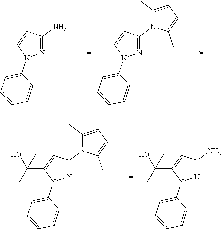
N1=C(N)C=CN1C1=CC=CC=C1.N1=C(N2C(C)=CC=C2C)C=CN1C1=CC=CC=C1.N1=C(N2C(C)=CC=C2C)C=C(C(O)(C)C)N1C1=CC=CC=C1.N1=C(N)C=C(C(O)(C)C)N1C1=CC=CC=C1
